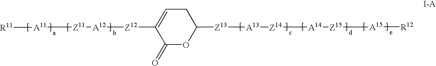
C1C=C([Z12][A12][Z11][A11][R11])C(=O)OC1[Z13][A13][Z14][A14][Z15][A15][R12]
